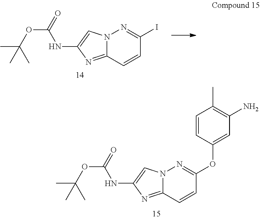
N12C(=NC(NC(OC(C)(C)C)=O)=C1)C=CC(I)=N2.N12C(=NC(NC(OC(C)(C)C)=O)=C1)C=CC(OC1=CC(N)=C(C)C=C1)=N2
